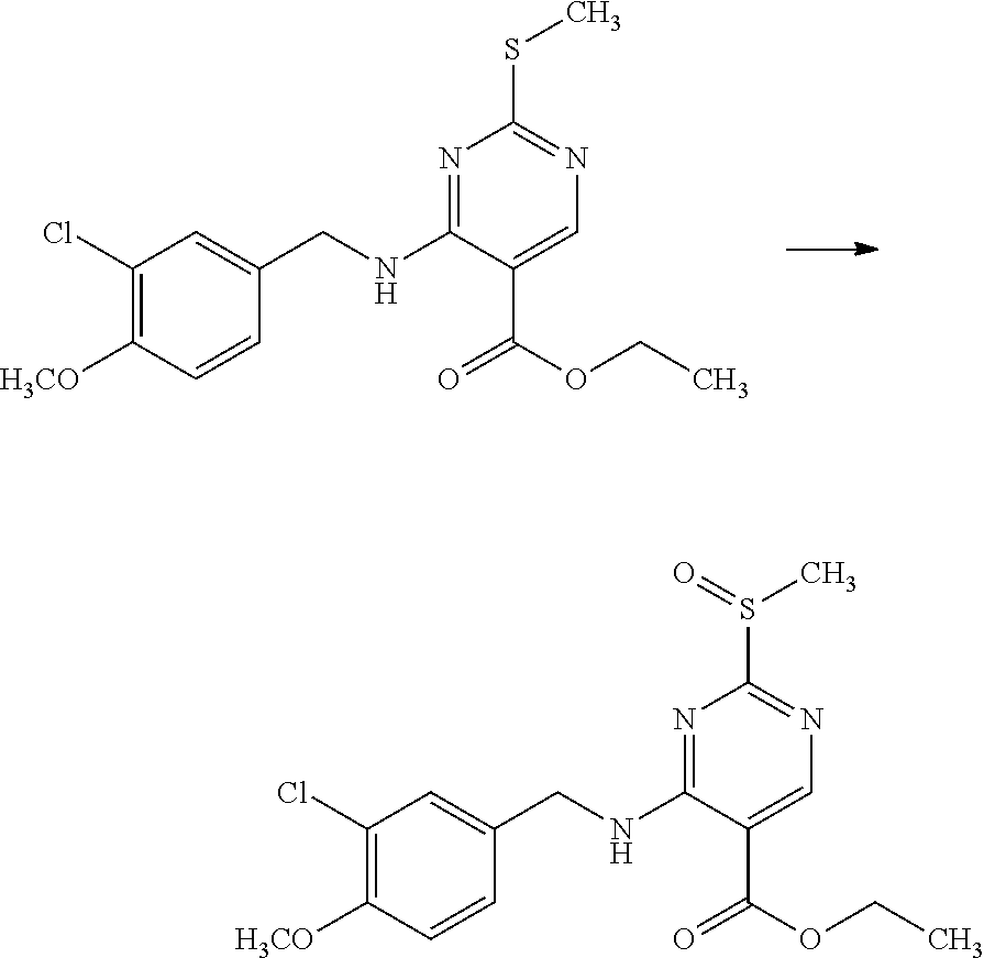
C1(Cl)=C([H3CO])C=CC(CNC2=NC(SC)=NC=C2C(OCC)=O)=C1.C1(Cl)=C([H3CO])C=CC(CNC2=NC(S(C)=O)=NC=C2C(OCC)=O)=C1
